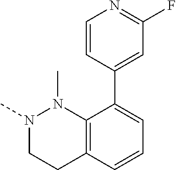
N1(C)CCC2=C(N1C)C(C1=CC(F)=NC=C1)=CC=C2
